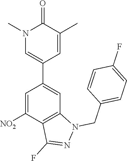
C1=C([NO2])C2=C(C=C1C1=CN(C)C(=O)C(C)=C1)N(CC1=CC=C(F)C=C1)N=C2F
